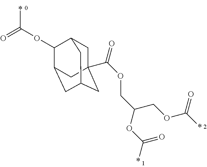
C1C2(C(OCC(OC(*)=O)COC(*)=O)=O)CC3CC(C(OC(=O)*)C1C3)C2
